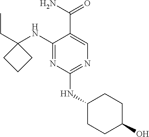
N1=C(NC2(CC)CCC2)C(C(N)=O)=CN=C1NC1CCC(O)CC1
